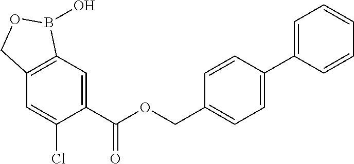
C1=C(C(OCC2=CC=C(C3=CC=CC=C3)C=C2)=O)C(Cl)=CC2=C1B(O)OC2
